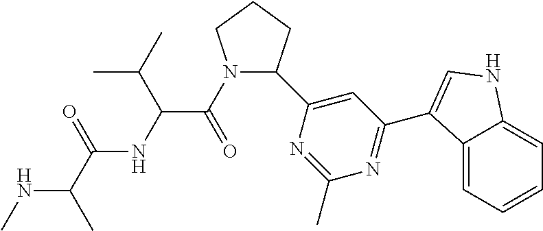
C1(C2=CC(C3=CNC4=CC=CC=C43)=NC(C)=N2)CCCN1C(=O)C(NC(C(C)NC)=O)C(C)C
